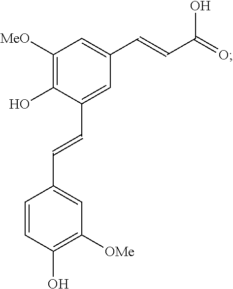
C1=C(C=CC2=CC([OMe])=C(O)C=C2)C(O)=C([MeO])C=C1C=CC(=O)O
